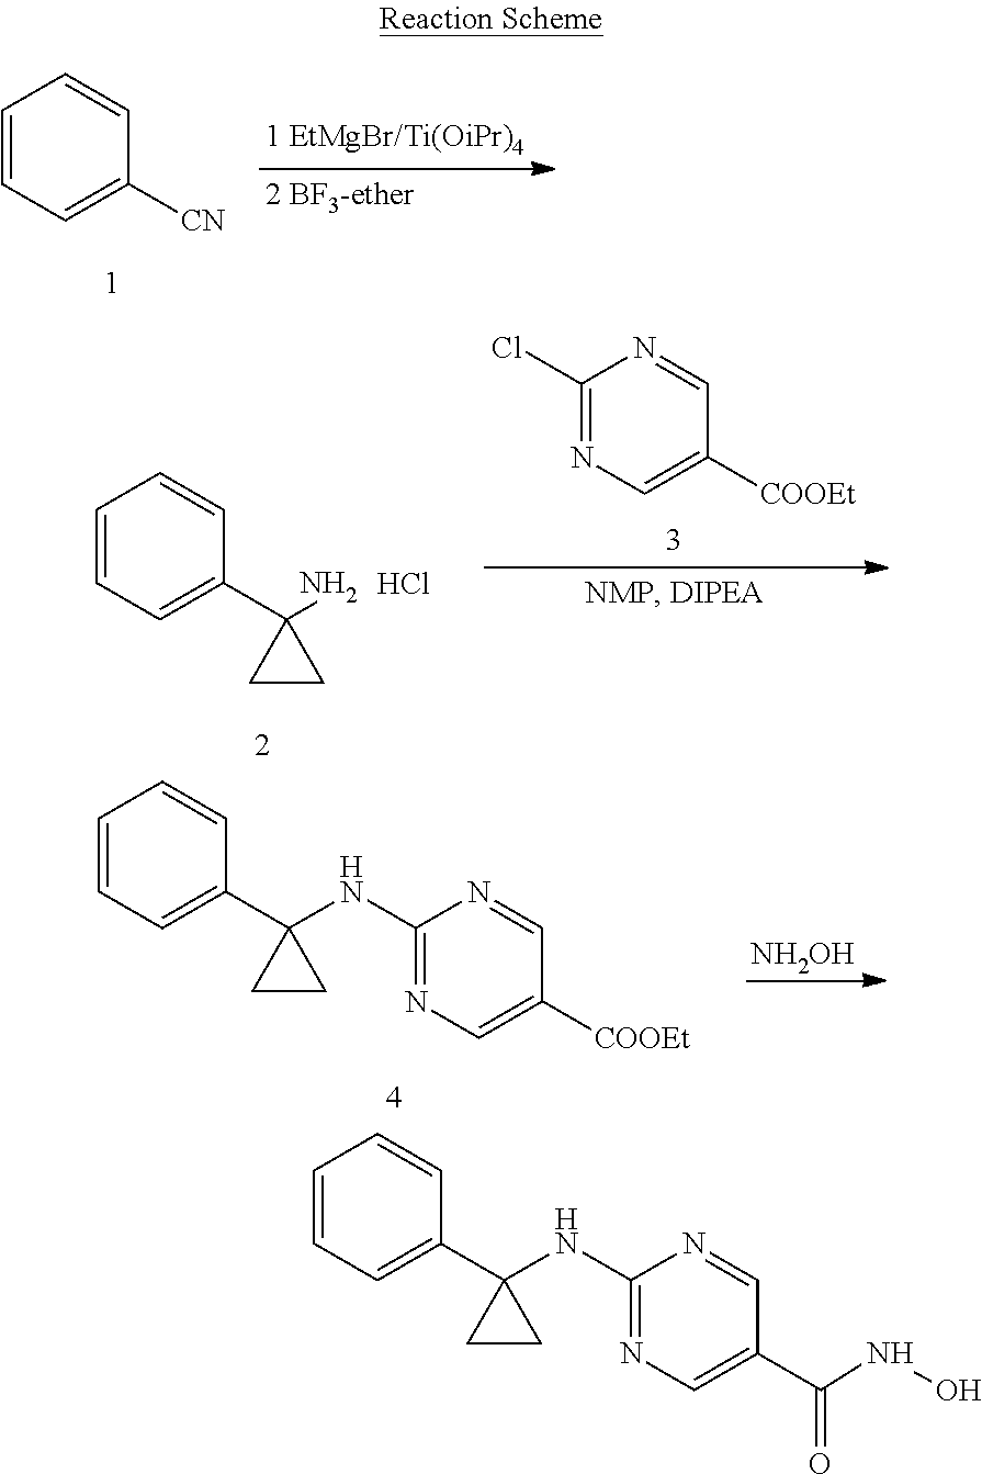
C1=CC=C(C2(NC3=NC=C(C(NO)=O)C=N3)CC2)C=C1.C1=CC=C([CN])C=C1.C1=CC=C(C2(N)CC2)C=C1.Cl.C1(Cl)=NC=C([COOEt])C=N1.C1=CC=C(C2(NC3=NC=C([COOEt])C=N3)CC2)C=C1.[NH2OH]
